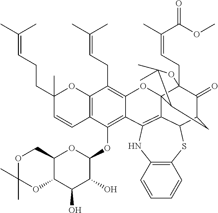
C12=C(C=CC(CCC=C(C)C)(C)O1)C(OC1OC3C(C(O)C1O)OC(C)(C)OC3)=C1C(=C2CC=C(C)C)OC23C4(CC=C(C)C(OC)=O)C(=O)C(CC2C(C)(C)O4)C2SC4=C(NC1=C32)C=CC=C4
